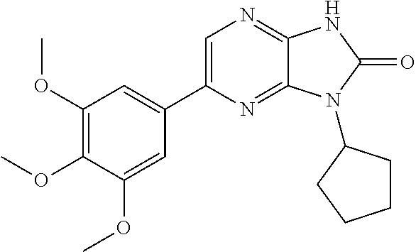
C1(OC)=C(OC)C(OC)=CC(C2=CN=C3C(=N2)N(C2CCCC2)C(=O)N3)=C1
